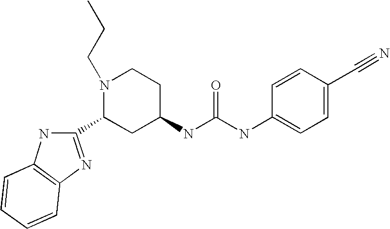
C1=CC(C#N)=CC=C1NC(NC1CCN(CCC)C(C2=NC3=C(N2)C=CC=C3)C1)=O
